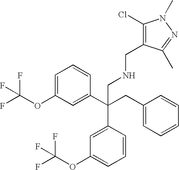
C1=C(OC(F)(F)F)C=C(C(CC2=CC=CC=C2)(C2=CC(OC(F)(F)F)=CC=C2)CNCC2=C(Cl)N(C)N=C2C)C=C1
